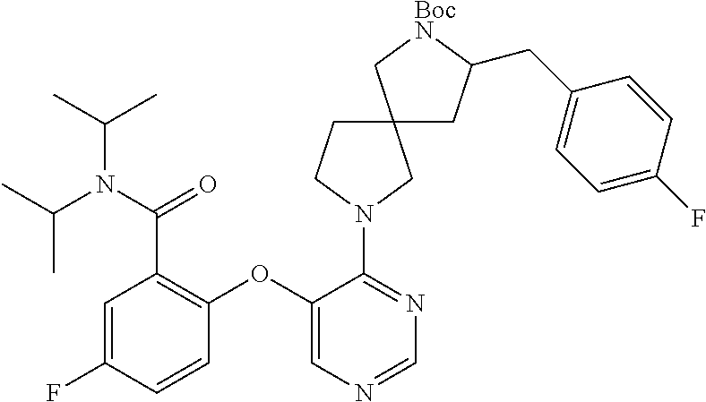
C1(OC2=CN=CN=C2N2CC3(CC2)CC(CC2=CC=C(F)C=C2)[BocN]C3)=C(C(N(C(C)C)C(C)C)=O)C=C(F)C=C1
